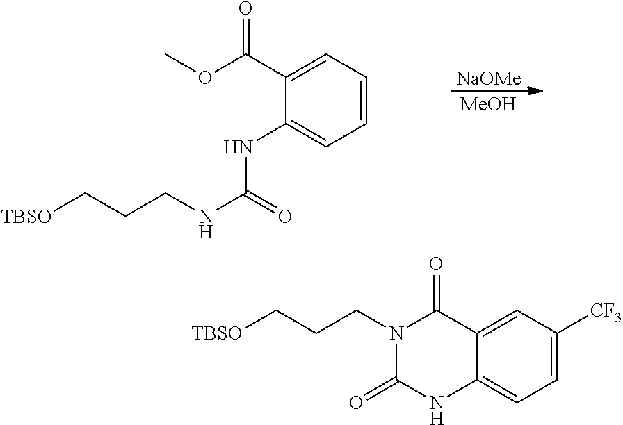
[NaOMe].[MeOH].C1(C(OC)=O)=CC=CC=C1NC(NCCC[TBSO])=O.C12=CC([CF3])=CC=C1NC(=O)N(CCC[TBSO])C2=O
